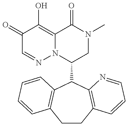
C1(C2C3=C(CCC4=C2C=CC=C4)C=CC=N3)CN(C)C(=O)C2=C(O)C(=O)C=NN12
